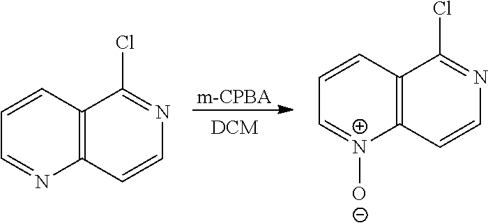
[m-CPBA].C12=C(C=CN=C1Cl)N=CC=C2.C12=C(C=CN=C1Cl)[N+]([O-])=CC=C2
